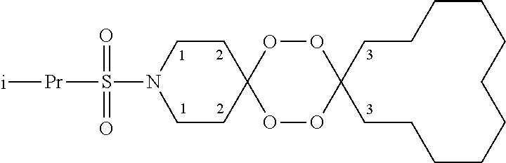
[Pr](S(=O)(=O)N1CCC2(CC1)OOC1(OO2)CCCCCCCCCCC1)[i]
